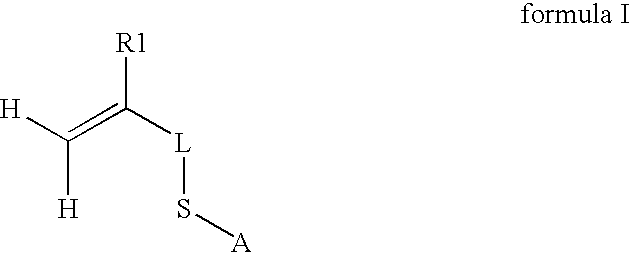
[H]C(=C([L]S[A])[R1])[H]
